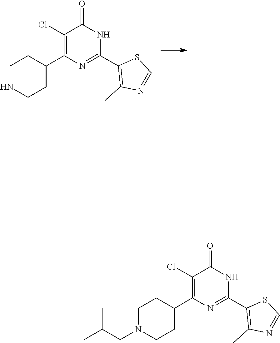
C1(C2=C(C)N=CS2)=NC(C2CCNCC2)=C(Cl)C(=O)N1.C1(C2=C(C)N=CS2)=NC(C2CCN(CC(C)C)CC2)=C(Cl)C(=O)N1
